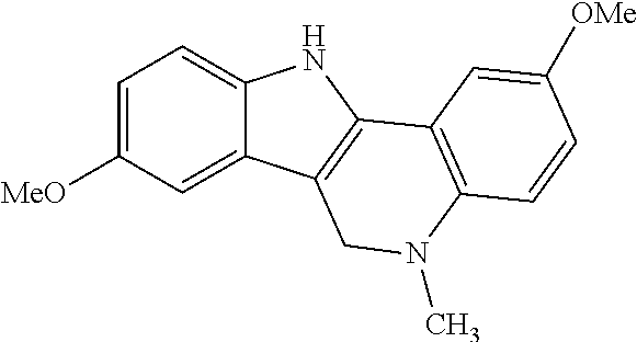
C1=C([MeO])C=C2C(=C1)NC1=C2CN(C)C2=C1C=C([OMe])C=C2
